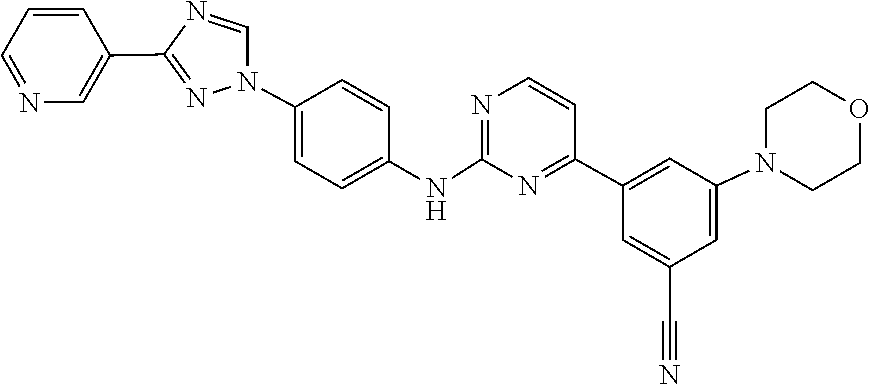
O1CCN(C2=CC(C#N)=CC(C3=NC(NC4=CC=C(N5N=C(C6=CN=CC=C6)N=C5)C=C4)=NC=C3)=C2)CC1
